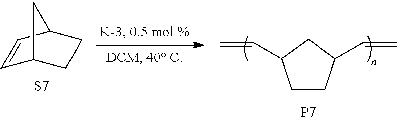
C1CC(C=C)CC1C=C.[P7].C1=CC2CCC1C2.[S7]
